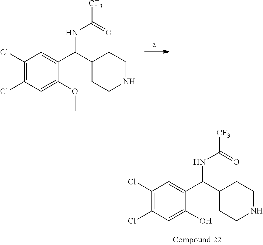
C1(Cl)=C(Cl)C=C(OC)C(C(C2CCNCC2)NC(=O)[CF3])=C1.C1(Cl)=C(Cl)C=C(O)C(C(C2CCNCC2)NC([CF3])=O)=C1
